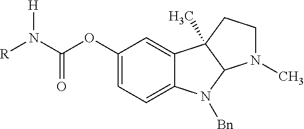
C1(OC(N([R])[H])=O)=CC=C2C(=C1)C1(C)C(N2[Bn])N(C)CC1
